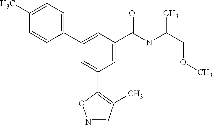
N1=CC(C)=C(C2=CC(C3=CC=C(C)C=C3)=CC(C(NC(COC)C)=O)=C2)O1
